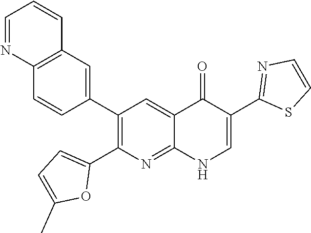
C12=C(C=C(C3=C(C4=CC=C(C)O4)N=C4C(=C3)C(=O)C(C3=NC=CS3)=CN4)C=C1)C=CC=N2
